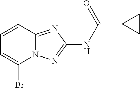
C1=CC2=NC(NC(=O)C3CC3)=NN2C(Br)=C1
